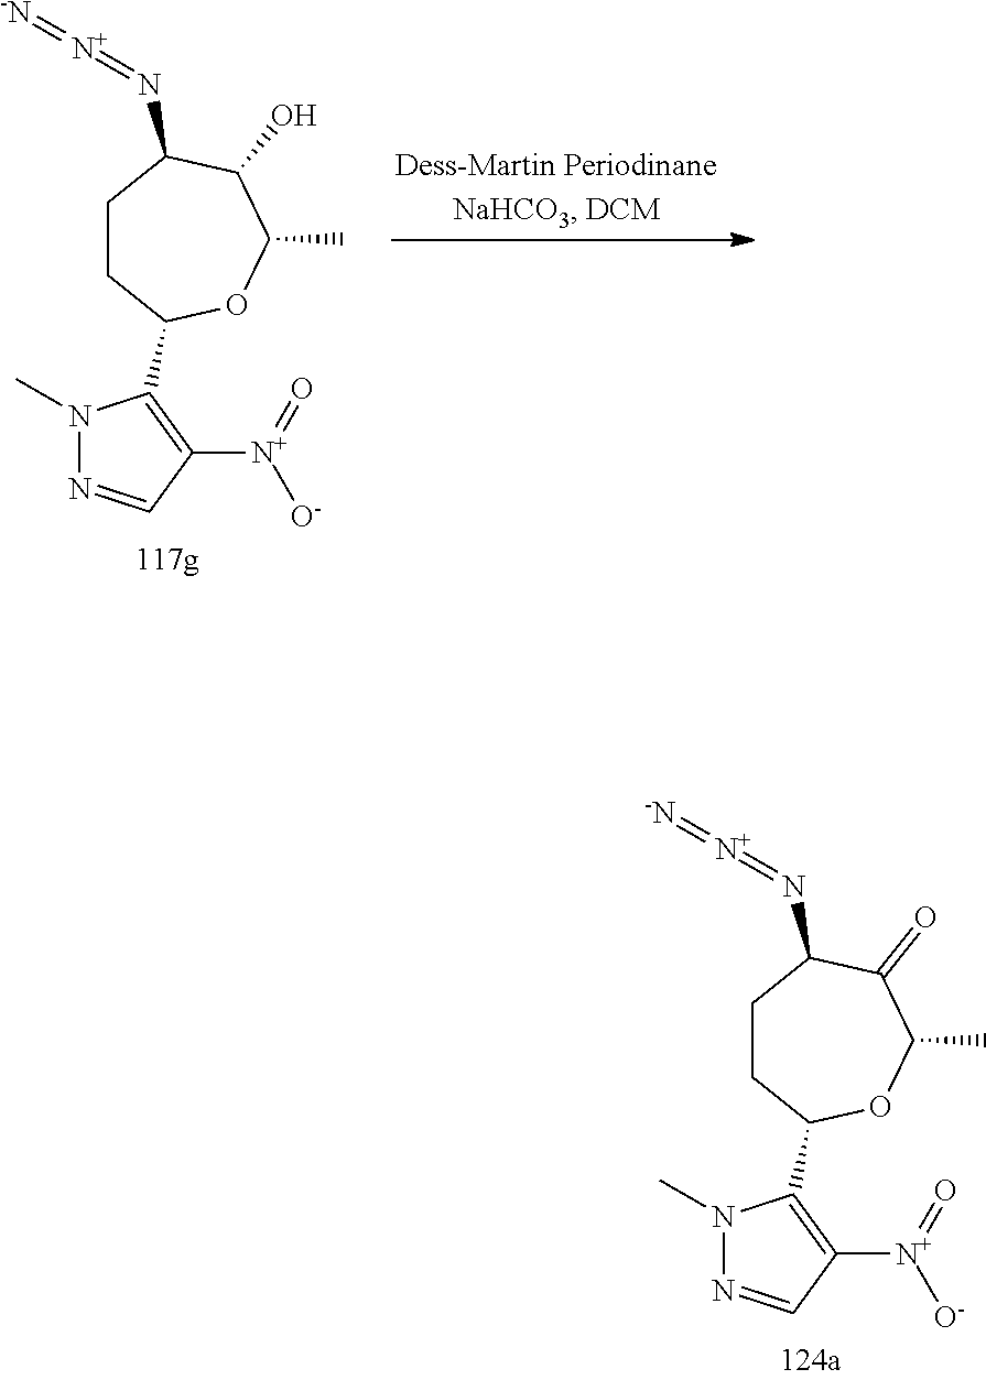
N1(C)N=CC([N+](=O)[O-])=C1C1CCC(N=[N+]=[-N])C(=O)C(C)O1.N1(C)N=CC([N+](=O)[O-])=C1C1CCC(N=[N+]=[-N])C(O)C(C)O1
